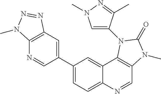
C1(C2=CC3=C(N=C2)N(C)N=N3)=CC=C2C(=C1)C1=C(C=N2)N(C)C(=O)N1C1=CN(C)N=C1C
